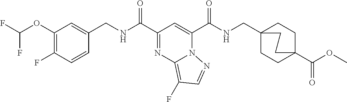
C(F)(OC1=C(F)C=CC(CNC(C2=NC3=C(F)C=NN3C(C(=O)NCC34CCC(C(=O)OC)(CC3)CC4)=C2)=O)=C1)F
